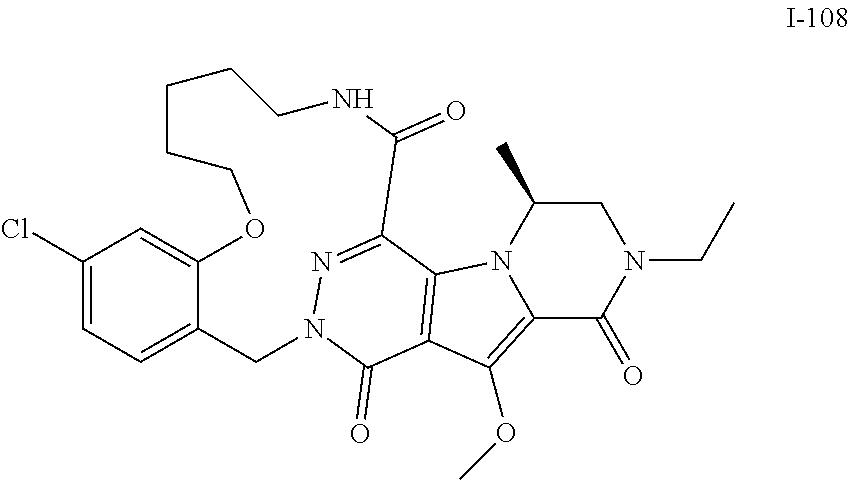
C12=C(OC)C3=C(N1C(C)CN(CC)C2=O)C1=NN(C3=O)CC2=CC=C(Cl)C=C2OCCCCCNC1=O
